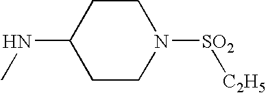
C1CC(NC)CCN1[SO2][C2H5]
